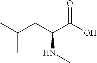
O=C(O)C(CC(C)C)NC
